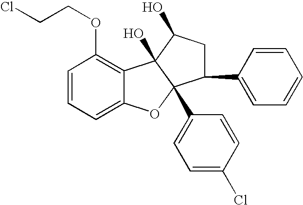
C1=CC(OCCCl)=C2C(=C1)OC1(C3=CC=C(Cl)C=C3)C2(O)C(O)CC1C1=CC=CC=C1
